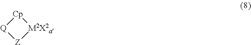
[Q]1[Z][M2X2a][Cp]1
